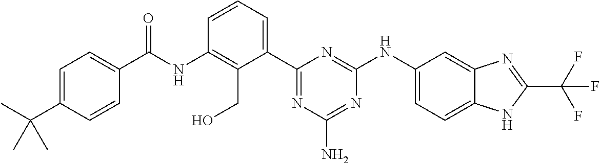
N(C1=C(CO)C(C2=NC(N)=NC(NC3=CC=C4C(=C3)N=C(C(F)(F)F)N4)=N2)=CC=C1)C(=O)C1=CC=C(C(C)(C)C)C=C1
